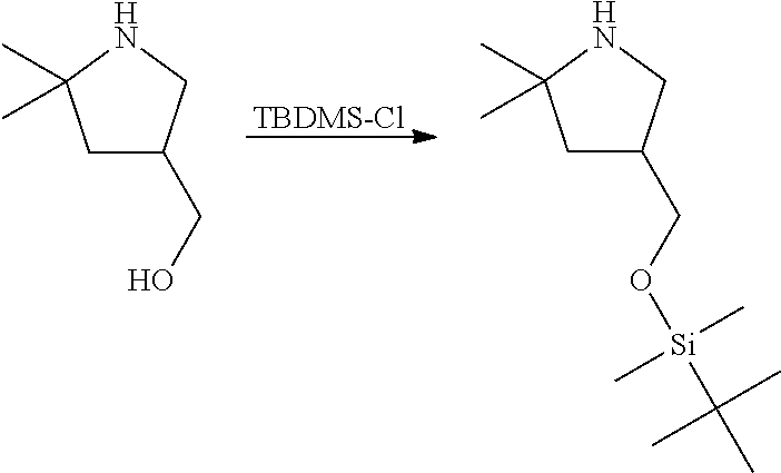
[TBDMS-Cl].C1C(CO)CNC1(C)C.C1C(CO[Si](C(C)(C)C)(C)C)CNC1(C)C
